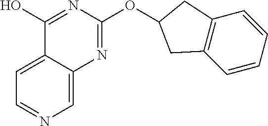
C1=C2C(=CC=N1)C(O)=NC(OC1CC3=C(C=CC=C3)C1)=N2
